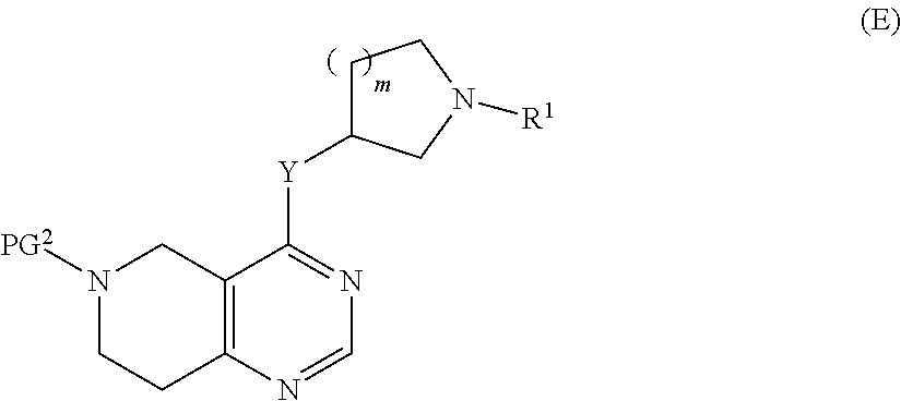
N1([PG2])CCC2=C(C1)C([Y]C1CCN([R1])C1)=NC=N2
